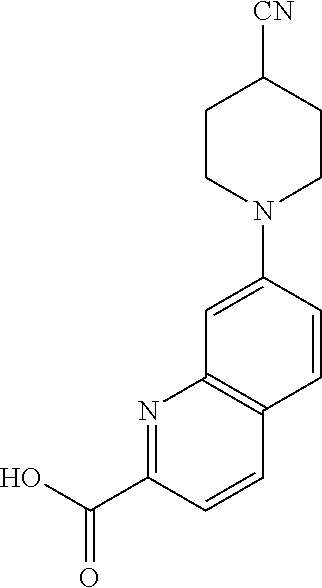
OC(C1=NC2=C(C=C1)C=CC(N1CCC([CN])CC1)=C2)=O
